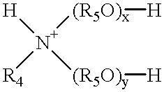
[H][N+]([(R5O)y][H])([(R5O)x][H])[R4]
